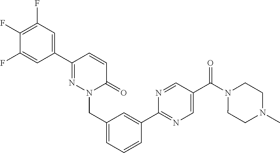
C1=C(C2=NC=C(C(N3CCN(C)CC3)=O)C=N2)C=CC=C1CN1N=C(C2=CC(F)=C(F)C(F)=C2)C=CC1=O
